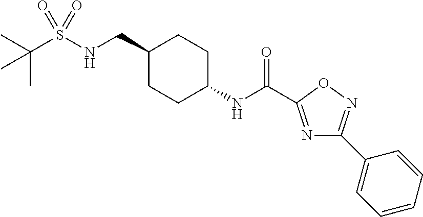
C(S(NCC1CCC(NC(=O)C2=NC(C3=CC=CC=C3)=NO2)CC1)(=O)=O)(C)(C)C
